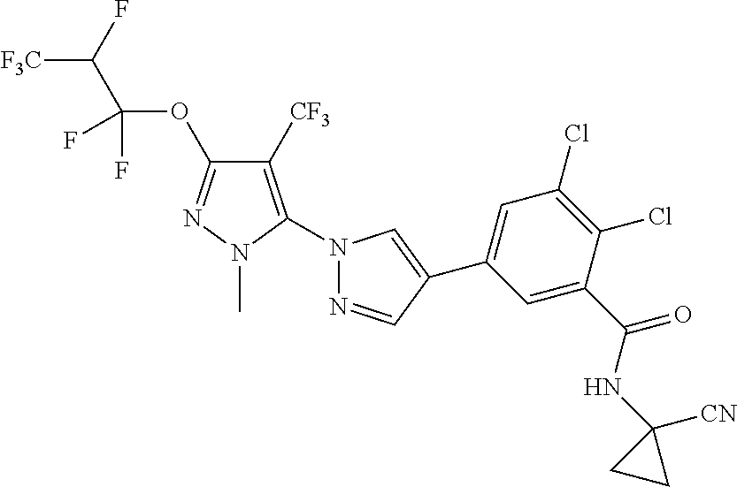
[F3C]C(F)C(OC1=NN(C)C(N2N=CC(C3=CC(Cl)=C(Cl)C(C(NC4([CN])CC4)=O)=C3)=C2)=C1[CF3])(F)F
